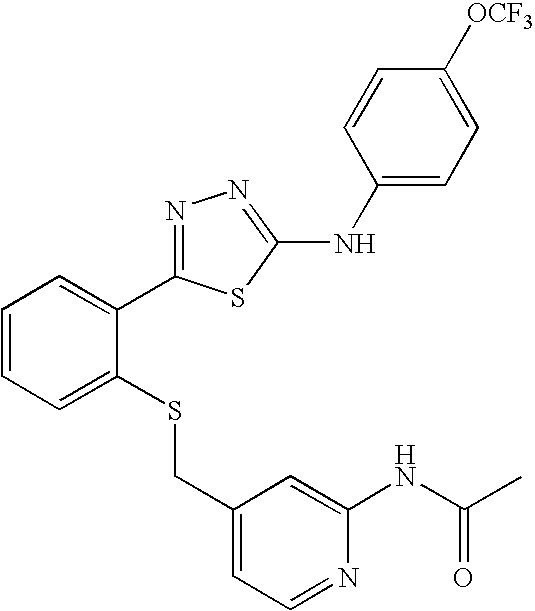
C1(NC2=NN=C(C3=CC=CC=C3SCC3=CC=NC(NC(C)=O)=C3)S2)=CC=C([OCF3])C=C1
